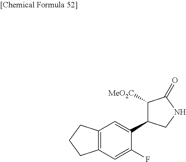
C12=C(C=C(F)C(C3C([MeO2C])C(=O)NC3)=C1)CCC2
